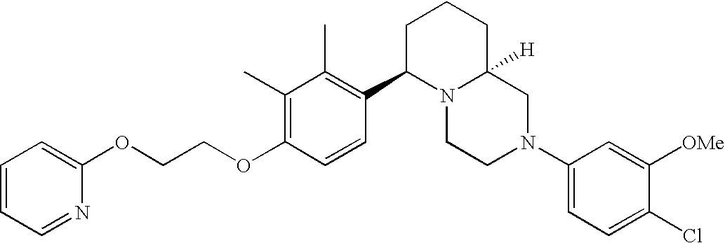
C1(C)=C(OCCOC2=CC=CC=N2)C=CC(C2N3C([H])(CCC2)CN(C2=CC=C(Cl)C([OMe])=C2)CC3)=C1C
